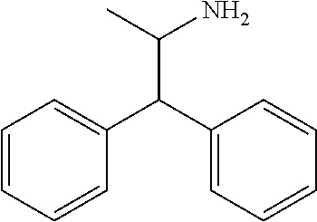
C1=CC=CC(C(C2=CC=CC=C2)C(C)N)=C1
